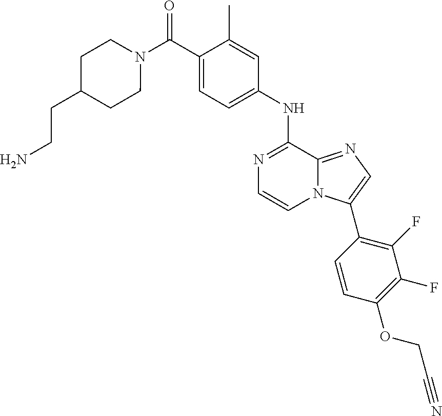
N1=C(NC2=CC=C(C(N3CCC(CCN)CC3)=O)C(C)=C2)C2=NC=C(C3=C(F)C(F)=C(OCC#N)C=C3)N2C=C1
